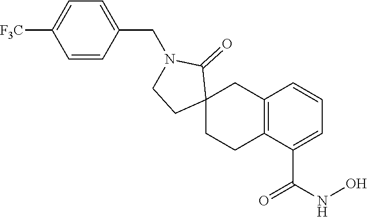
C1=CC(CN2C(=O)C3(CC4=C(C(C(NO)=O)=CC=C4)CC3)CC2)=CC=C1[F3C]
